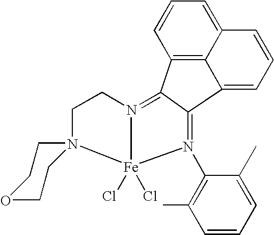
C12=C3C(=CC=C1)C=CC=C3C1=N(C3=C(C)C=CC=C3C)[Fe]3(Cl)(Cl)N(=C21)CCN31CCOCC1
